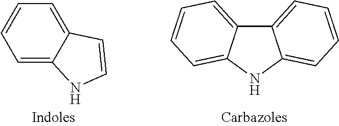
C1=C2C(=CC=C1)C=CN2.C12=CC=CC=C1NC1=CC=CC=C21
